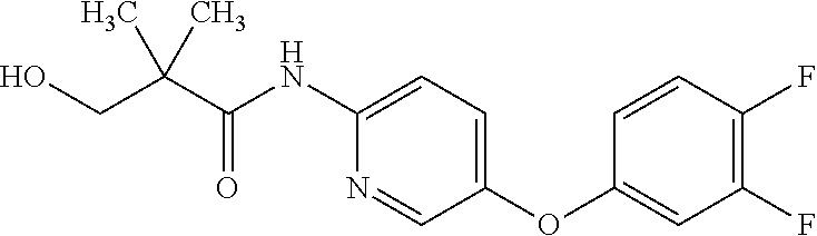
C1(NC(C(CO)(C)C)=O)=CC=C(OC2=CC(F)=C(F)C=C2)C=N1
